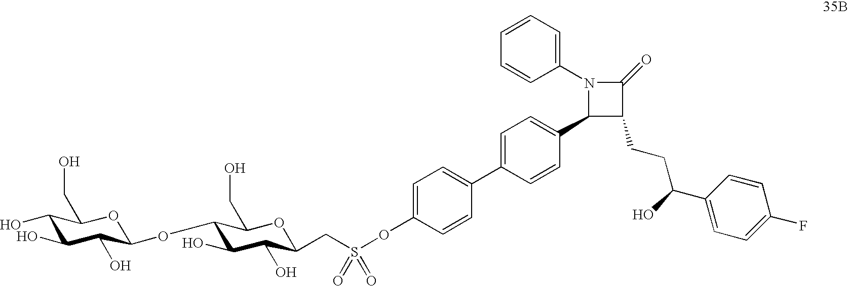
C1(O)C(O)C(O)C(OC2C(O)C(O)C(CS(OC3=CC=C(C4=CC=C(C5C(CCC(O)C6=CC=C(F)C=C6)C(=O)N5C5=CC=CC=C5)C=C4)C=C3)(=O)=O)OC2CO)OC1CO
